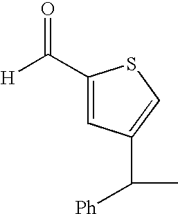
[H]C(C1=CC(C(C)[Ph])=CS1)=O
